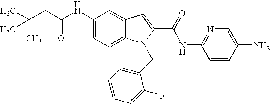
C1(NC(CC(C)(C)C)=O)=CC=C2C(=C1)C=C(C(=O)NC1=NC=C(N)C=C1)N2CC1=CC=CC=C1F
